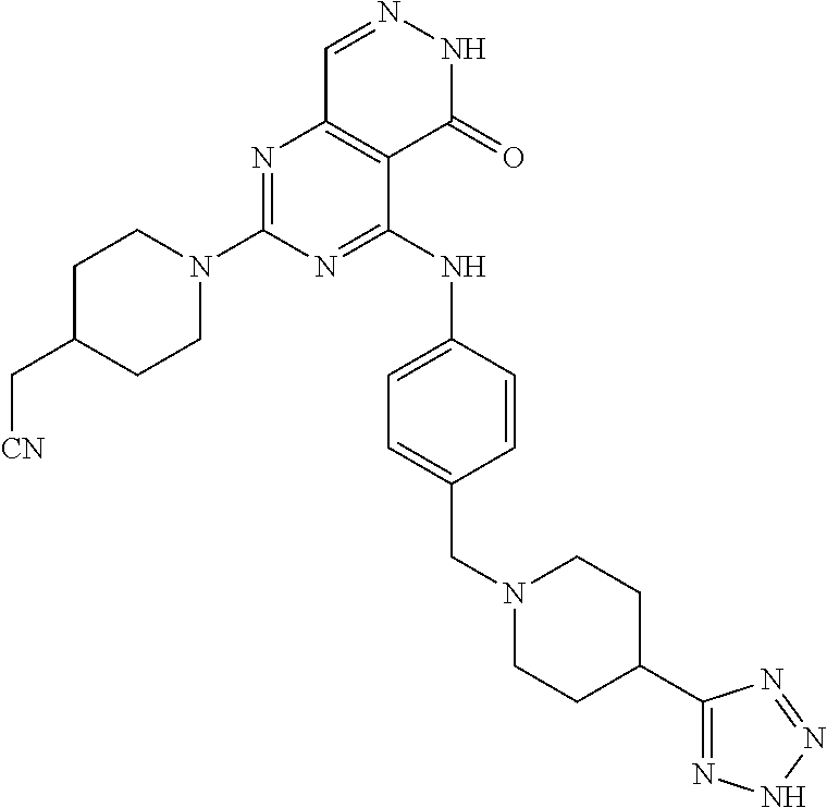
N1=C(N2CCC(C[CN])CC2)N=C(NC2=CC=C(CN3CCC(C4=NNN=N4)CC3)C=C2)C2=C1C=NNC2=O
